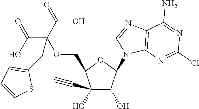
C(C(OCC1C(O)(C#C)C(O)C(N2C3=C(N=C2)C(N)=NC(Cl)=N3)O1)(C(O)=O)C(O)=O)C1=CC=CS1
